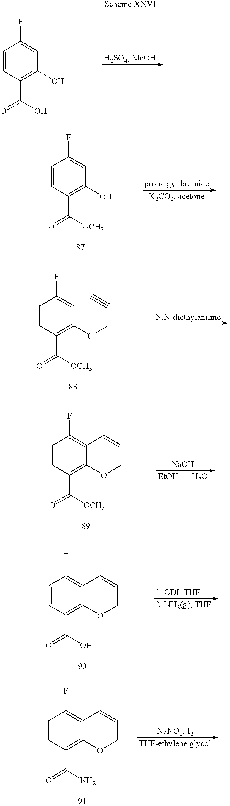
C1(C(O)=O)=C(O)C=C(F)C=C1.C1(C([OCH3])=O)=C(O)C=C(F)C=C1.C1(C([OCH3])=O)=C(OCC#C)C=C(F)C=C1.[NaOH].[EtOH]O.C1(C([OCH3])=O)=C2C(=C(F)C=C1)C=CCO2.C1(C(O)=O)=C2C(=C(F)C=C1)C=CCO2.C1(C(N)=O)=C2C(=C(F)C=C1)C=CCO2
